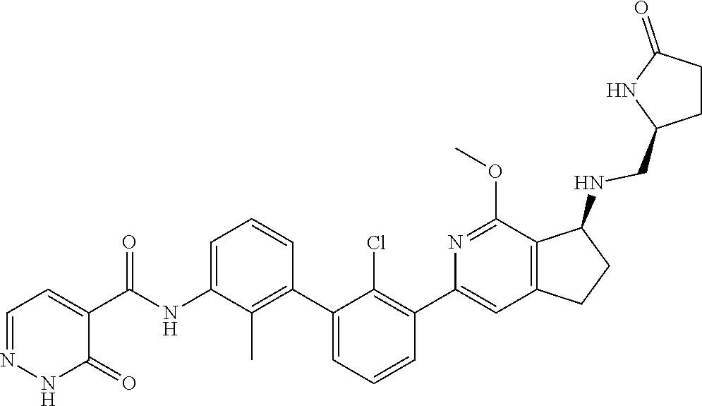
N1N=CC=C(C(NC2=CC=CC(C3=CC=CC(C4=CC5=C(C(NCC6NC(=O)CC6)CC5)C(OC)=N4)=C3Cl)=C2C)=O)C1=O
